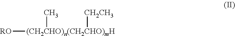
[RO][(CH2CHO)n(CH2CHO)mH](C)[CH2CH3]
